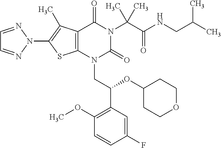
C12=C(C(C)=C(N3N=CC=N3)S1)C(=O)N(C(C(=O)NCC(C)C)(C)C)C(=O)N2CC(C1=C(OC)C=CC(F)=C1)OC1CCOCC1
